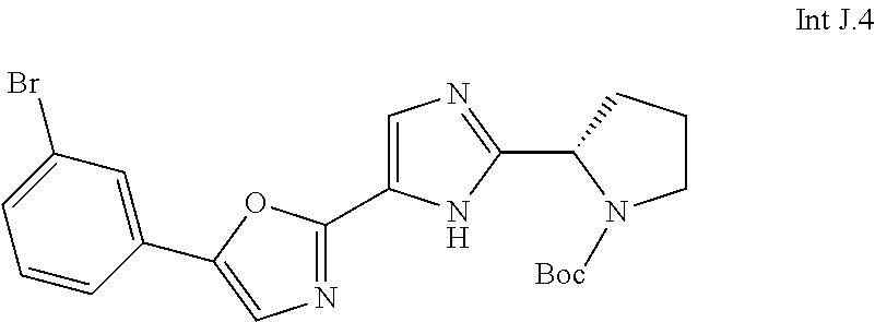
C1(C2=NC=C(C3=CC(Br)=CC=C3)O2)=CN=C(C2N([Boc])CCC2)N1
